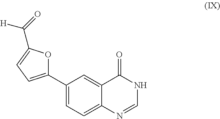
C12=CC(C3=CC=C(C([H])=O)O3)=CC=C1N=CNC2=O
